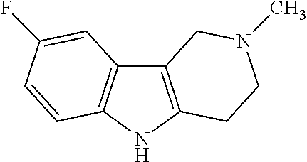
C12=C(NC3=C1C=C(F)C=C3)CCN(C)C2
